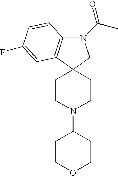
N1(C(C)=O)C2=C(C3(C1)CCN(C1CCOCC1)CC3)C=C(F)C=C2
